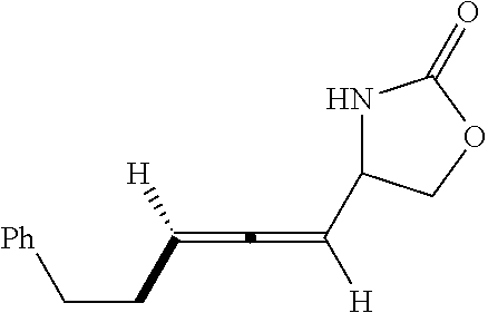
N1C(C([H])=C=C([H])CC[Ph])COC1=O
